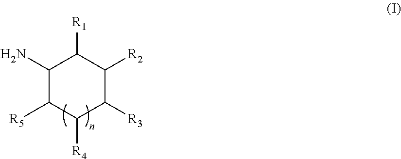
C1(N)C([R5])C([R4])C([R3])C([R2])C1[R1]
